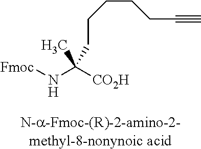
[Fmoc]NC([CO2H])(CCCCCC#C)C
